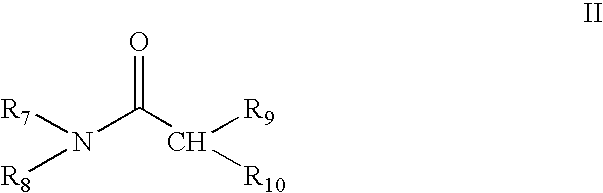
N(C(=O)C([R9])[R10])([R7])[R8]
